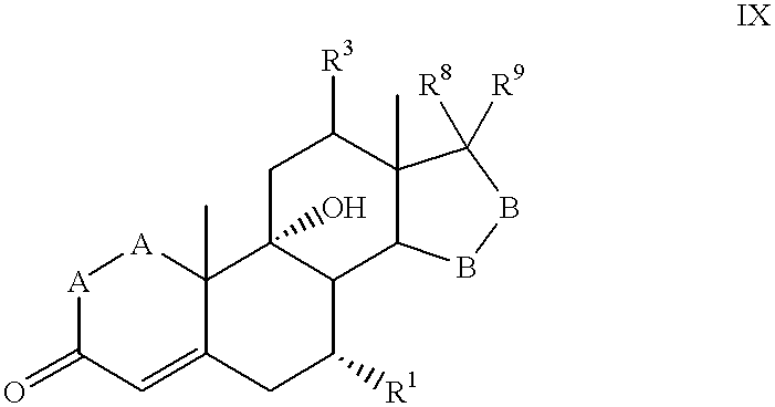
[A]1C(=O)C=C2C(C)([A]1)C1(O)C(C([R1])C2)C2C(C)(C([R3])C1)C([R8])([R9])BB2
